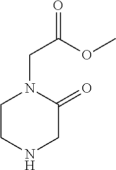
C1CNCC(=O)N1CC(=O)OC
